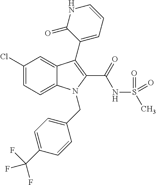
C1(Cl)=CC=C2C(=C1)C(C1=CC=CNC1=O)=C(C(NS(C)(=O)=O)=O)N2CC1=CC=C(C(F)(F)F)C=C1
